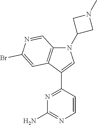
C12=C(C(C3=NC(N)=NC=C3)=CN1C1CN(C)C1)C=C(Br)N=C2
